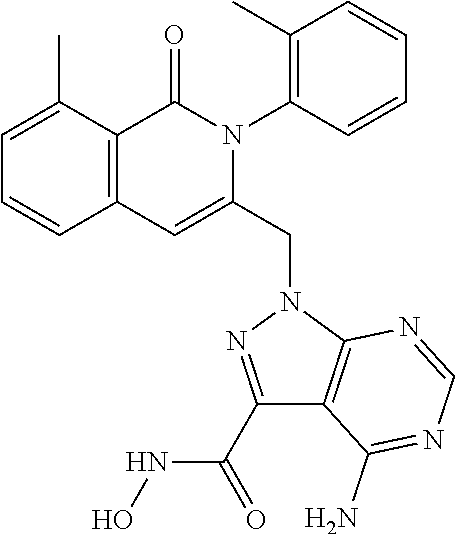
C1=C(C)C2=C(C=C1)C=C(CN1N=C(C(=O)NO)C3=C1N=CN=C3N)N(C1=C(C)C=CC=C1)C2=O
